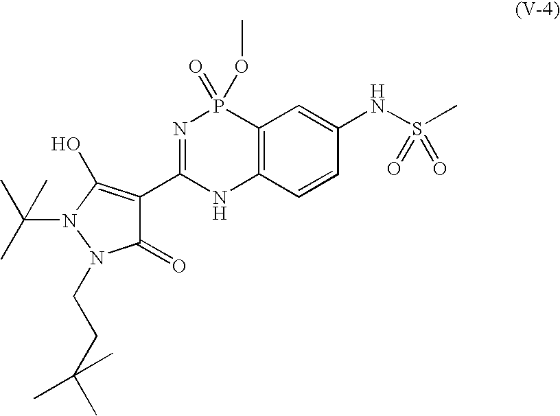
C12=C(C=CC(NS(C)(=O)=O)=C1)NC(C1=C(O)N(C(C)(C)C)N(CCC(C)(C)C)C1=O)=NP2(OC)=O
